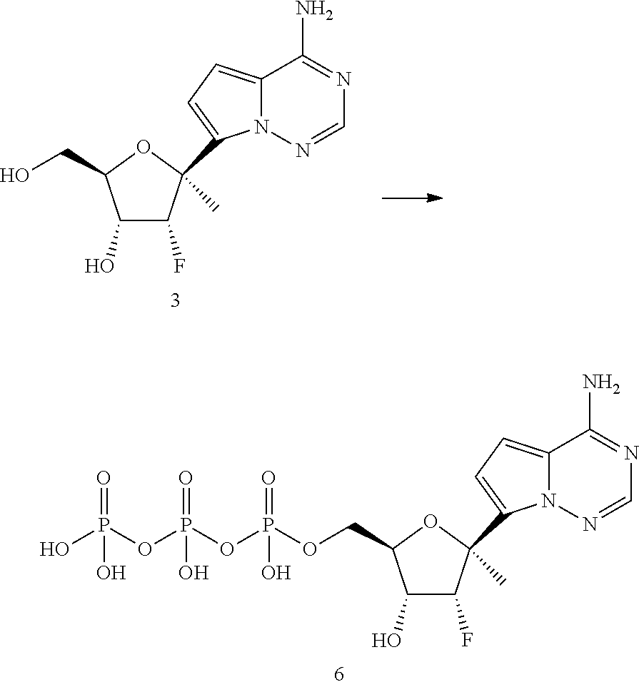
C1(O)C(F)C(C2=CC=C3N2N=CN=C3N)(C)OC1CO.C1(O)C(F)C(C2=CC=C3N2N=CN=C3N)(C)OC1COP(OP(OP(O)(=O)O)(=O)O)(=O)O
